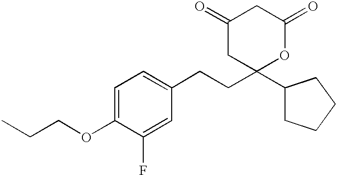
C1(=O)CC(C2CCCC2)(CCC2=CC=C(OCCC)C(F)=C2)OC(=O)C1
